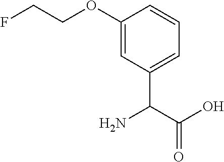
C(C(O)=O)(N)C1=CC=CC(OCCF)=C1
